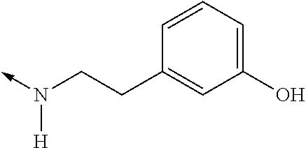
C-N(CCC1=CC(O)=CC=C1)[H]
